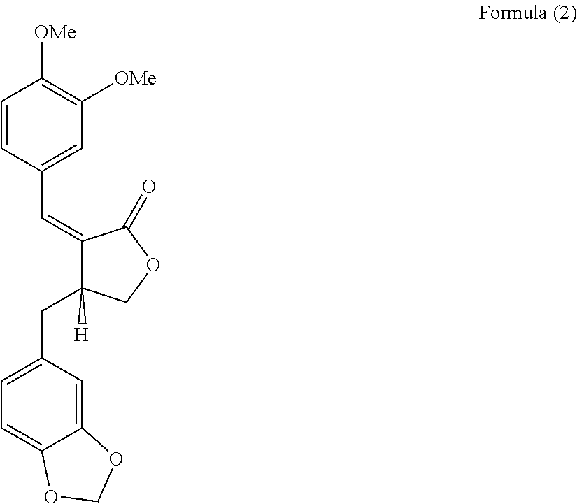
C1=CC(C=C2C(CC3=CC=C4C(=C3)OCO4)([H])COC2=O)=CC([OMe])=C1[OMe]
